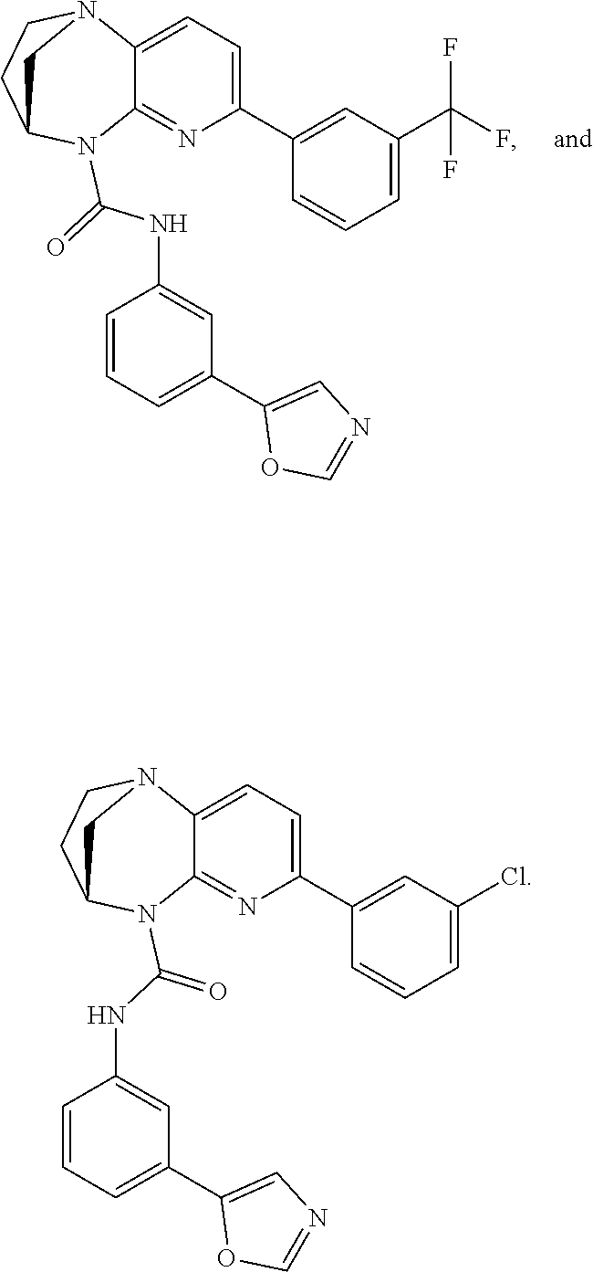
C12=CC=C(C3=CC(C(F)(F)F)=CC=C3)N=C1N(C(=O)NC1=CC(C3=CN=CO3)=CC=C1)C1CCN2C1.C12=CC=C(C3=CC(Cl)=CC=C3)N=C1N(C(NC1=CC(C3=CN=CO3)=CC=C1)=O)C1CCN2C1
